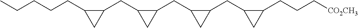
C1C(CCCCC)C1CC1CC1CC1CC1CC1CC1CCC[CO2CH3]
